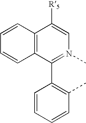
N1(C)=C(C2=C(C)C=CC=C2)C2=C(C([R5])=C1)C=CC=C2
